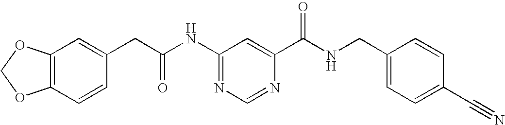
C12=C(C=CC(CC(NC3=NC=NC(C(NCC4=CC=C(C#N)C=C4)=O)=C3)=O)=C1)OCO2
